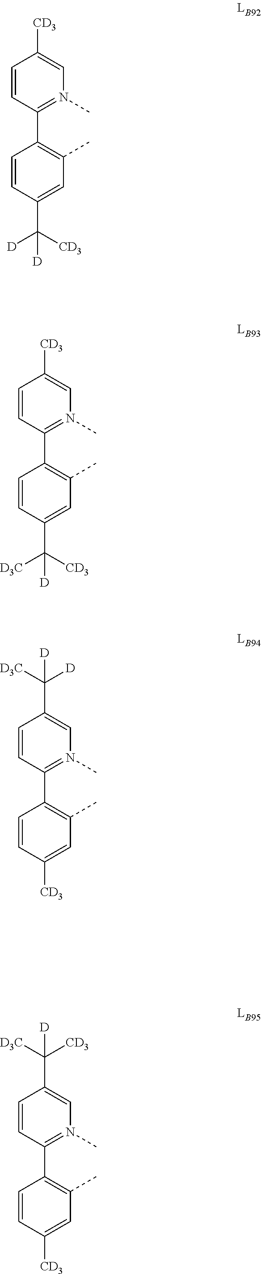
C1=CC(C2=C(C)C=C(C([D3C])([CD3])[D])C=C2)=N(C)C=C1[CD3].C1=CC(C2=C(C)C=C([CD3])C=C2)=N(C)C=C1C([D])([D3C])[D].C1=CC(C2=C(C)C=C([CD3])C=C2)=N(C)C=C1C([CD3])([D3C])[D].C1=CC(C2=C(C)C=C(C([D])([CD3])[D])C=C2)=N(C)C=C1[CD3]
